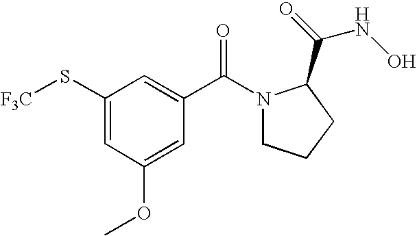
C1(S[F3C])=CC(OC)=CC(C(N2CCCC2C(=O)NO)=O)=C1
